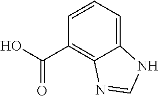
C(=O)(O)C1=C2C(=CC=C1)NC=N2
